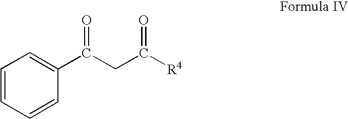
C1=CC=CC(C(CC([R4])=O)=O)=C1
